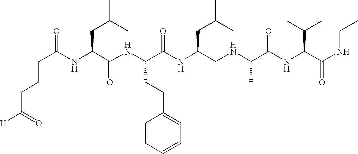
C(C(NC(C(NC(C(NC(CNC(C(NC(C(NCC)=O)C(C)C)=O)C)CC(C)C)=O)CCC1=CC=CC=C1)=O)CC(C)C)=O)CCC([H])=O
